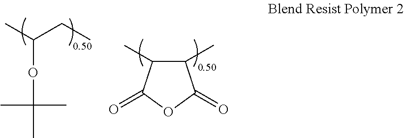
C1(C)C(C)C(=O)OC1=O.CC(CC)OC(C)(C)C
